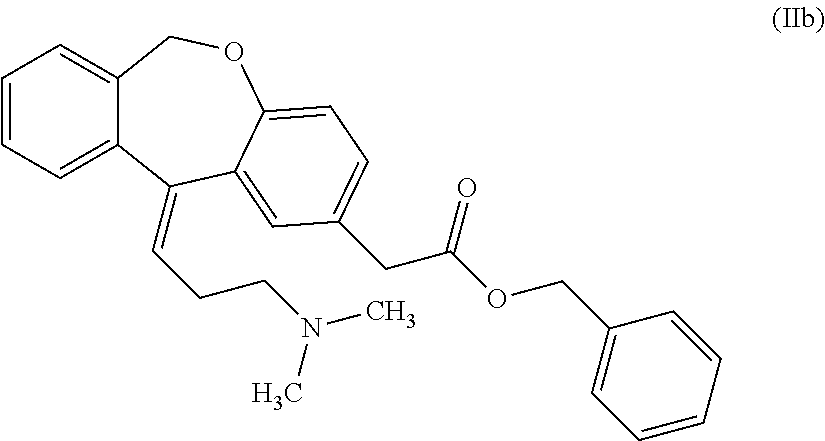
C1=CC=C2C(=C1)COC1=CC=C(CC(OCC3=CC=CC=C3)=O)C=C1C2=CCCN(C)C
